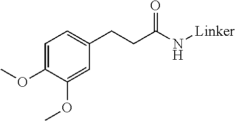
C1=C(OC)C(OC)=CC(CCC(=O)N[Linker])=C1
